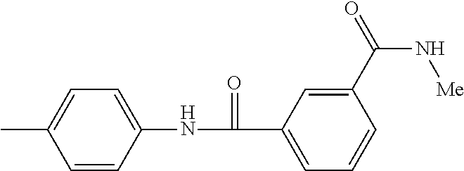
N(C(C1=CC=CC(C(N[Me])=O)=C1)=O)C1=CC=C(C)C=C1
